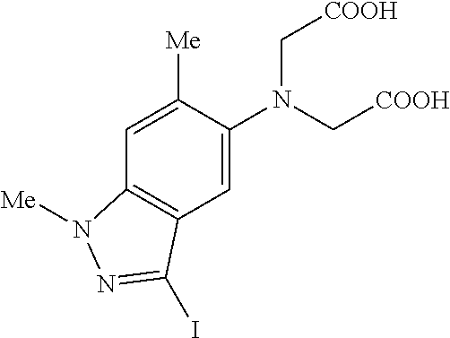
C1=C(N(C[COOH])C[COOH])C([Me])=CC2=C1C(I)=NN2[Me]
